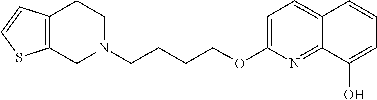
C1N(CCCCOC2=CC=C3C(=N2)C(O)=CC=C3)CCC2=C1SC=C2
